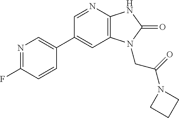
C1(C2=CN=C(F)C=C2)=CC2=C(N=C1)NC(=O)N2CC(N1CCC1)=O
